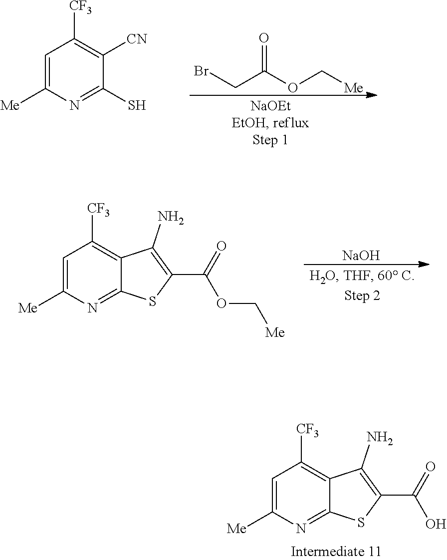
C1=C([Me])N=C(S)C([CN])=C1[CF3].O=C(OC[Me])CBr.C1=C([Me])N=C2C(=C1[CF3])C(N)=C(C(=O)OC[Me])S2.[NaOH].C1=C([Me])N=C2C(=C1[CF3])C(N)=C(C(=O)O)S2
